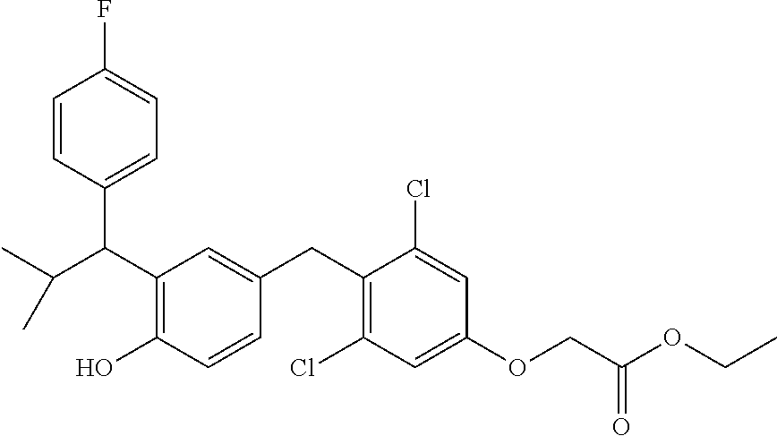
C(C1=C(O)C=CC(CC2=C(Cl)C=C(OCC(OCC)=O)C=C2Cl)=C1)(C1=CC=C(F)C=C1)C(C)C
